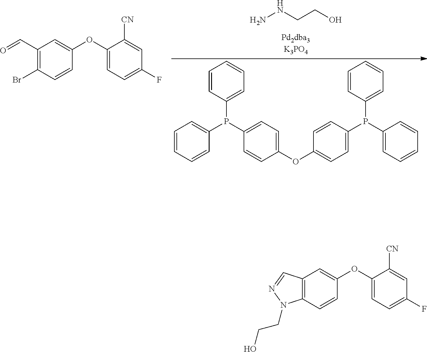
NNCCO.C1=CC=CC(P(C2=CC=CC=C2)C2=CC=C(OC3=CC=C(P(C4=CC=CC=C4)C4=CC=CC=C4)C=C3)C=C2)=C1.C1(C=O)=C(Br)C=CC(OC2=CC=C(F)C=C2[CN])=C1.C12=C(C=CC(OC3=CC=C(F)C=C3[CN])=C1)N(CCO)N=C2
